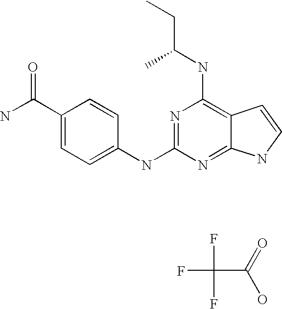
NC(C1=CC=C(NC2=NC(NC(CC)C)=C3C(=N2)NC=C3)C=C1)=O.O=C(O)C(F)(F)F
